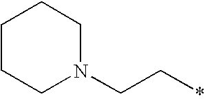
C1CCN(CC*)CC1
